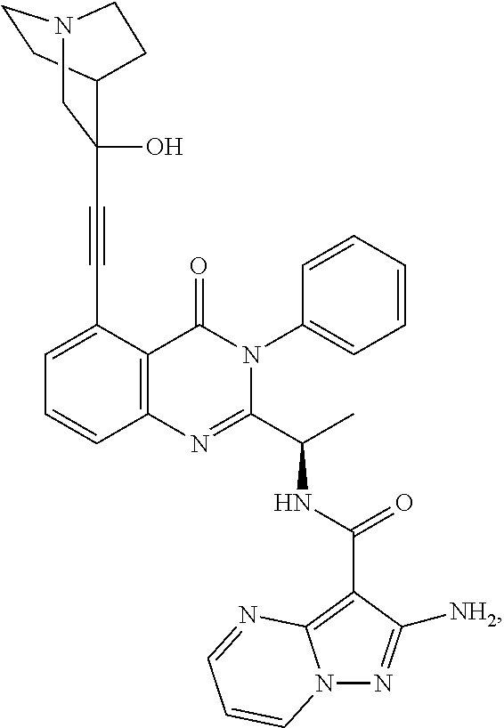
C1=C(C#CC2(O)C3CCN(C2)CC3)C2=C(C=C1)N=C(C(C)NC(=O)C1=C3N(N=C1[NH2])C=CC=N3)N(C1=CC=CC=C1)C2=O
